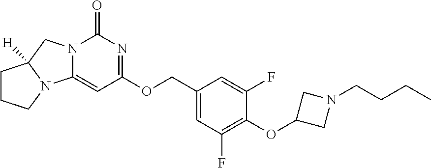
C1(COC2=NC(=O)N3C(=C2)N2C([H])(C3)CCC2)=CC(F)=C(OC2CN(CCCC)C2)C(F)=C1
